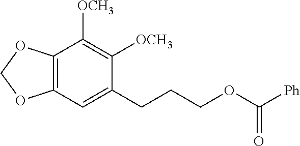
C12=C(OCO1)C([OCH3])=C([OCH3])C(CCCOC([Ph])=O)=C2
